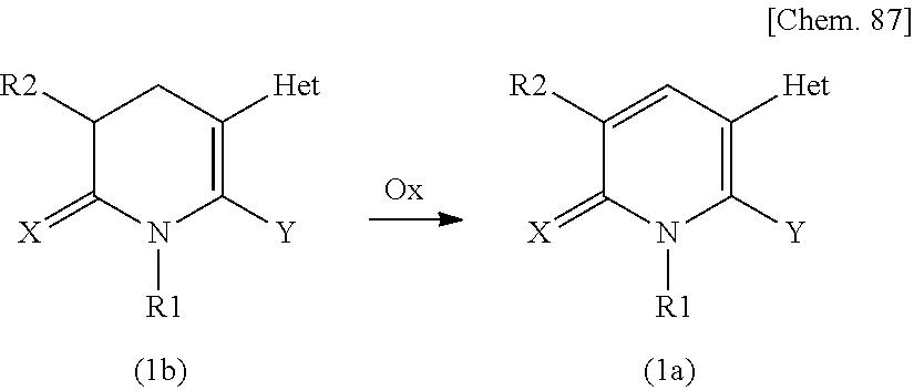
C1([R2])C(=[X])N([R1])C([Y])=C([Het])C1.C1([R2])=CC([Het])=C([Y])N([R1])C1=[X]
